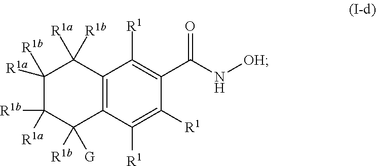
C12=C(C([R1])=C([R1])C(C(N[OH])=O)=C1[R1])C([R1b])([G])C([R1b])([R1a])C([R1b])([R1a])C2([R1b])[R1a]
